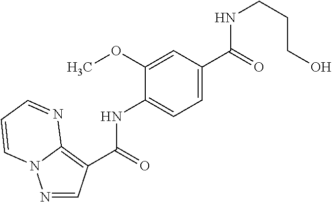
N1=CC(C(=O)NC2=CC=C(C(=O)NCCCO)C=C2OC)=C2N1C=CC=N2
